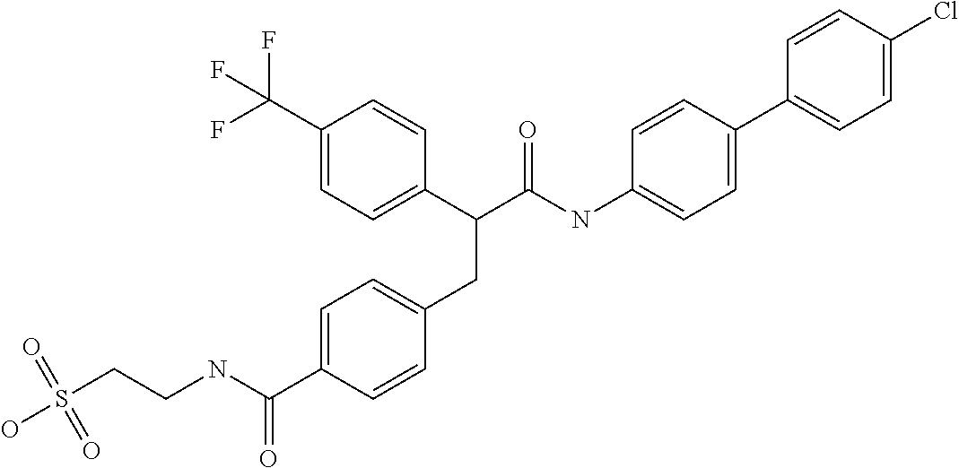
C1=C(C(NCCS(O)(=O)=O)=O)C=CC(CC(C2=CC=C(C(F)(F)F)C=C2)C(NC2=CC=C(C3=CC=C(Cl)C=C3)C=C2)=O)=C1
